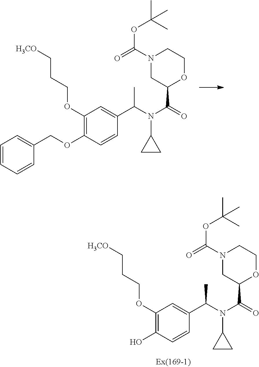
C1(OCCC[H3CO])=C(O)C=CC(C(N(C(=O)C2OCCN(C(=O)OC(C)(C)C)C2)C2CC2)C)=C1.C1(OCCC[H3CO])=C(OCC2=CC=CC=C2)C=CC(C(N(C(=O)C2OCCN(C(=O)OC(C)(C)C)C2)C2CC2)C)=C1
